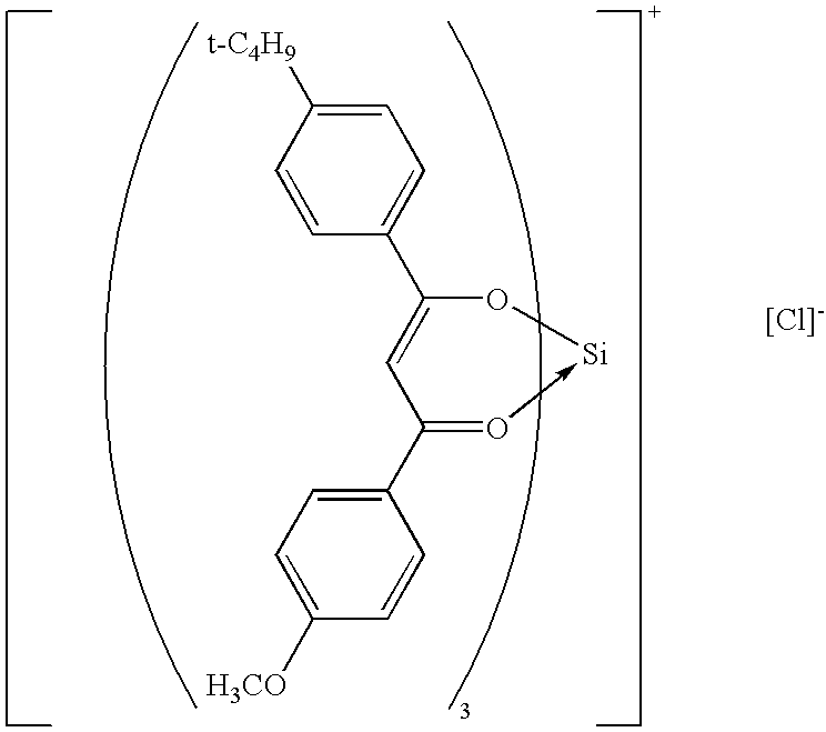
C1=CC(C2=CC(C3=CC=C([H3CO])C=C3)=O->[Si]O2)=CC=C1[t-C4H9].[[Cl]-]
